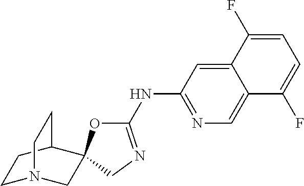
C1(NC2=NC=C3C(=C2)C(F)=CC=C3F)=NCC2(O1)CN1CCC2CC1
